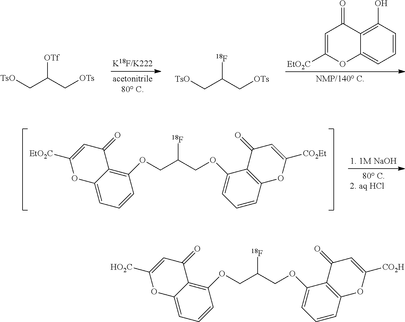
C(C(C[OTs])[OTf])[TsO].C(C(C[OTs])[18F])[TsO].C1=CC(O)=C2C(=C1)OC([EtO2C])=CC2=O.C1(OCC(COC2=CC=CC3=C2C(=O)C=C([CO2Et])O3)[18F])=C2C(=CC=C1)OC([EtO2C])=CC2=O.C1(OCC(COC2=CC=CC3=C2C(=O)C=C([CO2H])O3)[18F])=C2C(=CC=C1)OC([HO2C])=CC2=O
